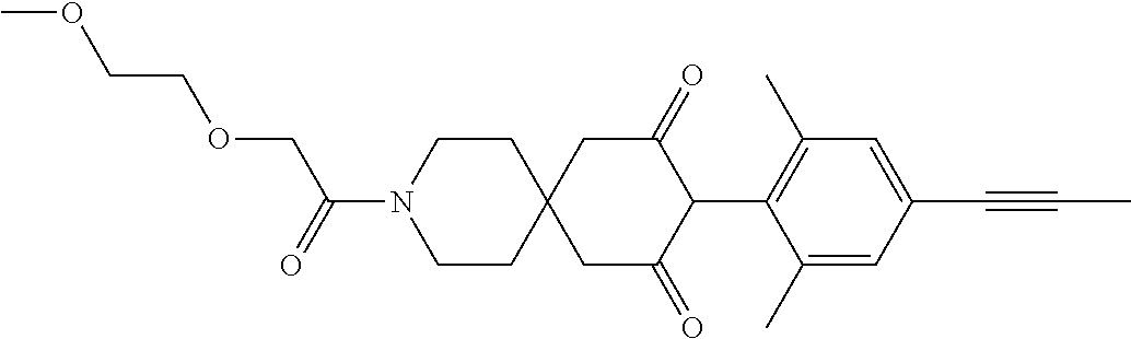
C1CN(C(=O)COCCOC)CCC12CC(=O)C(C1=C(C)C=C(C#CC)C=C1C)C(=O)C2
